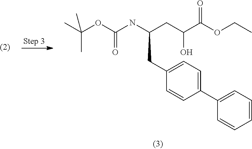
C(C1=CC=C(C2=CC=CC=C2)C=C1)C(CC(C(OCC)=O)O)NC(OC(C)(C)C)=O
